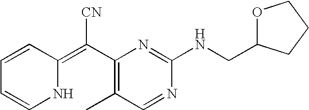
C1=CC(=C(C2=C(C)C=NC(NCC3OCCC3)=N2)[CN])NC=C1
